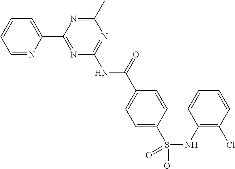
C1=NC(C2=NC(NC(C3=CC=C(S(NC4=C(Cl)C=CC=C4)(=O)=O)C=C3)=O)=NC(C)=N2)=CC=C1
